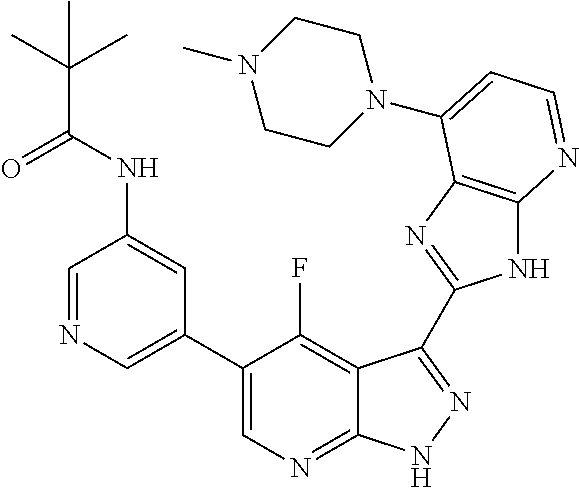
C1=NC=C(C2=CN=C3C(=C2F)C(C2=NC4=C(N2)N=CC=C4N2CCN(C)CC2)=NN3)C=C1NC(C(C)(C)C)=O
